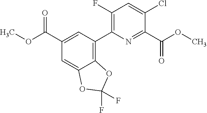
C1(C(OC)=O)=CC(C2=C(F)C=C(Cl)C(C(OC)=O)=N2)=C2C(=C1)OC(F)(F)O2
